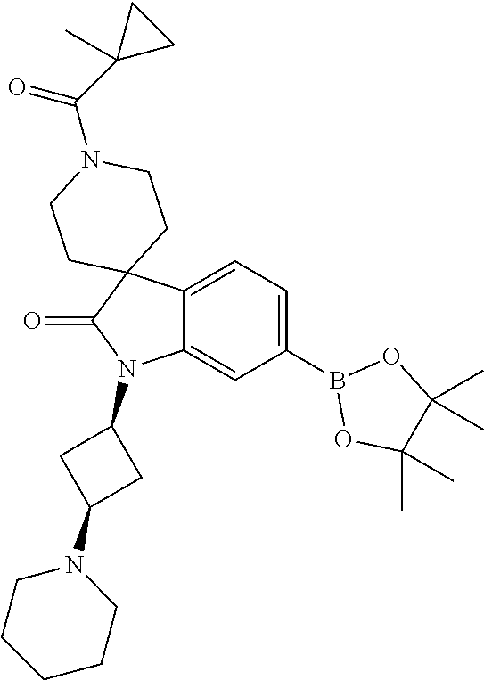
C12=CC=C(B3OC(C)(C)C(C)(C)O3)C=C1N(C1CC(N3CCCCC3)C1)C(=O)C21CCN(C(C2(C)CC2)=O)CC1
